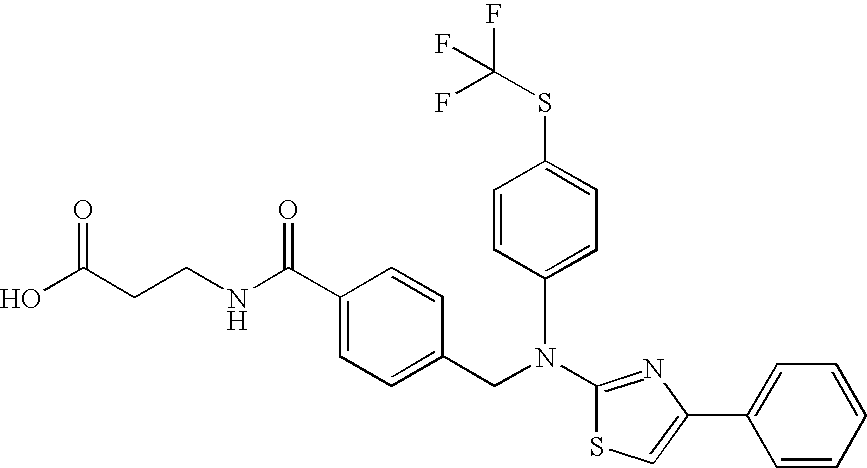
N(C1=NC(C2=CC=CC=C2)=CS1)(CC1=CC=C(C(NCCC(O)=O)=O)C=C1)C1=CC=C(SC(F)(F)F)C=C1
